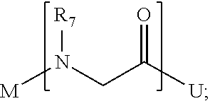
N([R7])([M])CC(=O)[U]
